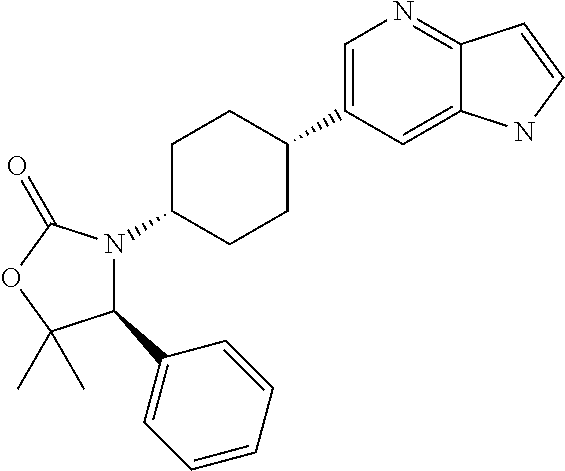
C1(C2=CC=CC=C2)N(C2CCC(C3=CN=C4C(=C3)NC=C4)CC2)C(=O)OC1(C)C
